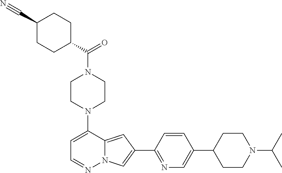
N1(C2=CC=NN3C2=CC(C2=NC=C(C4CCN(C(C)C)CC4)C=C2)=C3)CCN(C(=O)C2CCC(C#N)CC2)CC1
